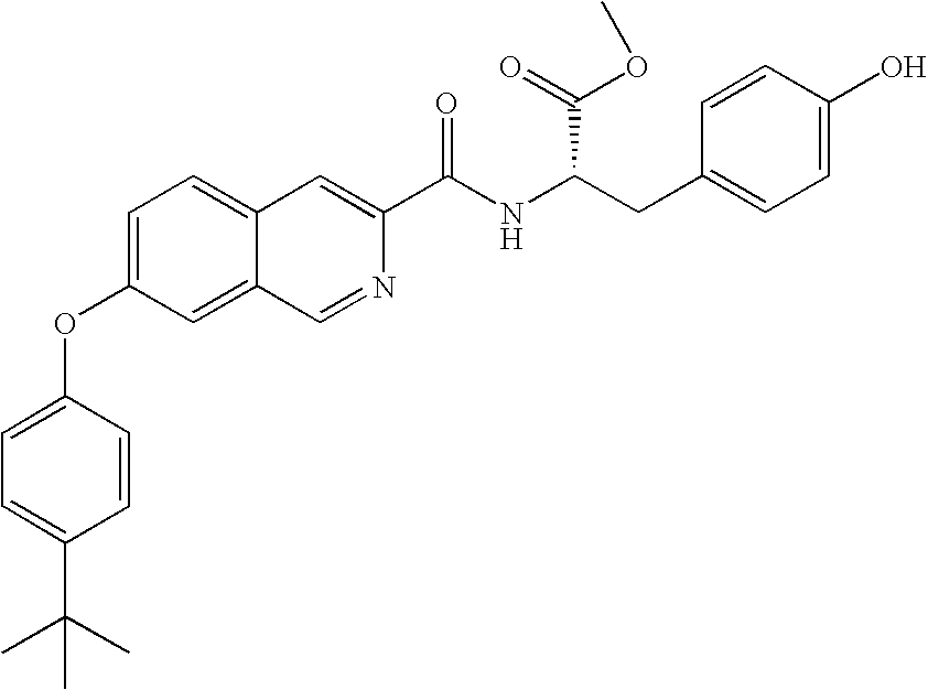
C1=C(OC2=CC=C(C(C)(C)C)C=C2)C=C2C(=C1)C=C(C(NC(CC1=CC=C(O)C=C1)C(OC)=O)=O)N=C2
